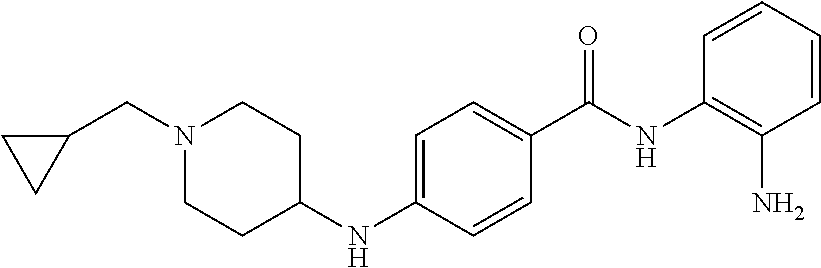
C1=CC=CC(N)=C1NC(C1=CC=C(NC2CCN(CC3CC3)CC2)C=C1)=O
